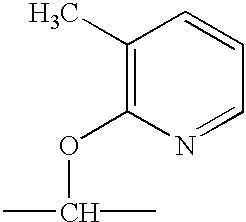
C1(C)=C(OC(C)C)N=CC=C1
